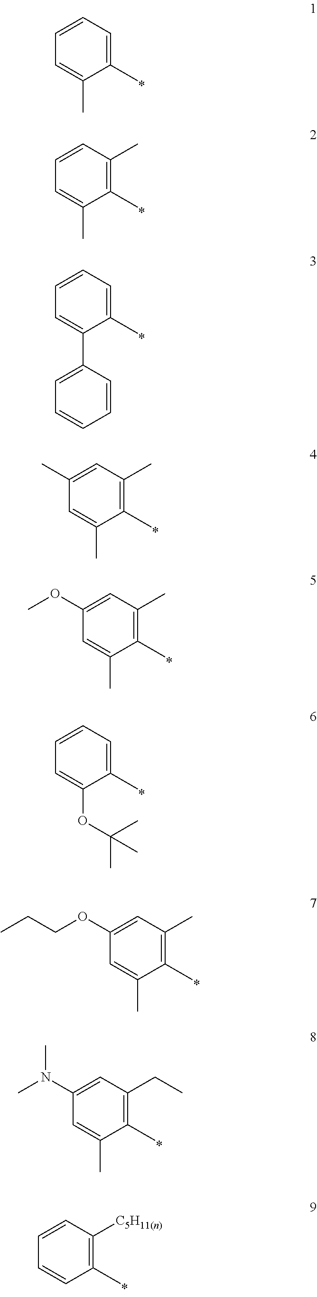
C1(C)=CC=CC=C1C.C1(C)=C(C)C=CC=C1C.C1(C)=CC=CC=C1C1=CC=CC=C1.C1(C)=C(C)C=C(C)C=C1C.C1(C)=C(C)C=C(OC)C=C1C.C1(C)=CC=CC=C1OC(C)(C)C.C1(C)=C(C)C=C(OCCC)C=C1C.C1(C)=C(CC)C=C(N(C)C)C=C1C.C1(C)=C([C5H11(n)])C=CC=C1
